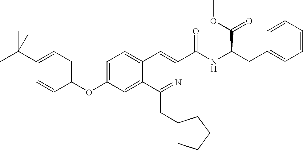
C1=C2C(=CC(OC3=CC=C(C(C)(C)C)C=C3)=C1)C(CC1CCCC1)=NC(C(NC(C(OC)=O)CC1=CC=CC=C1)=O)=C2
